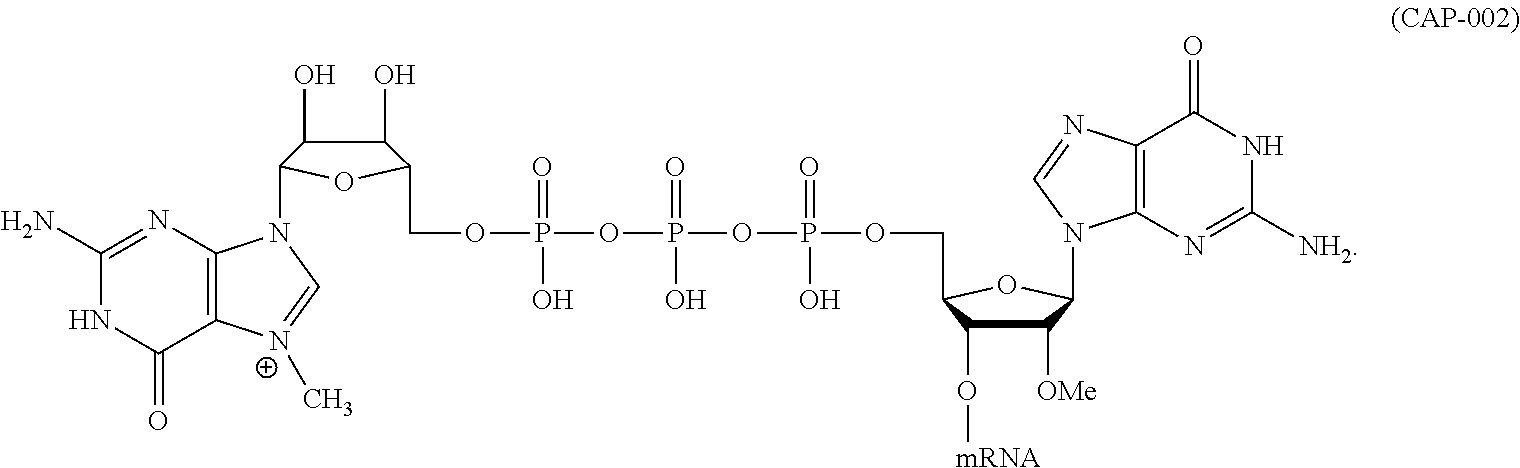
C1(N)=NC2=C(C(=O)N1)[N+](C)=CN2C1C(O)C(O)C(COP(OP(=O)(OP(OCC2C(O[mRNA])C([OMe])C(N3C4=C(C(=O)NC([NH2])=N4)N=C3)O2)(=O)O)O)(O)=O)O1
